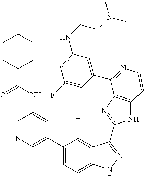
C1(C2=CN=CC(NC(C3CCCCC3)=O)=C2)=CC=C2C(=C1F)C(C1=NC3=C(N1)C=CN=C3C1=CC(NCCN(C)C)=CC(F)=C1)=NN2
